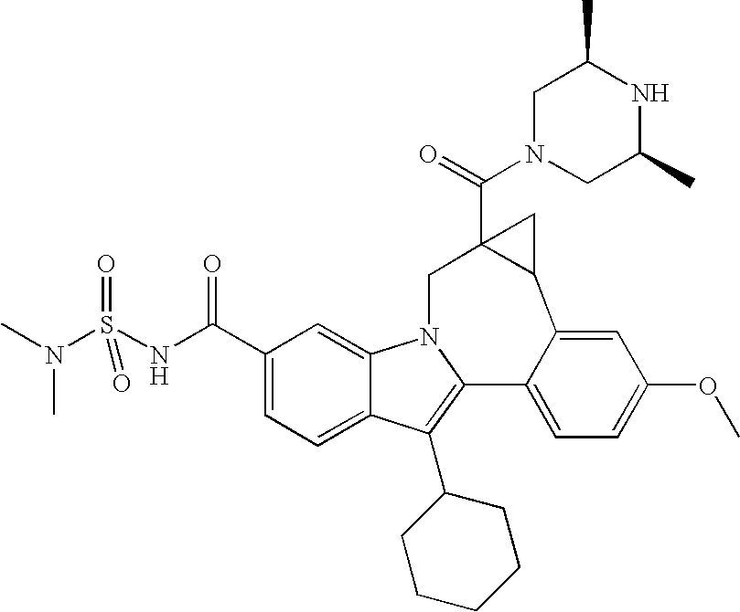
N1(C(=O)C23C(C4=CC(OC)=CC=C4C4=C(C5CCCCC5)C5=CC=C(C(=O)NS(N(C)C)(=O)=O)C=C5N4C2)C3)CC(C)NC(C)C1
